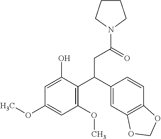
N1(C(=O)CC(C2=C(OC)C=C(OC)C=C2O)C2=CC3=C(C=C2)OCO3)CCCC1
